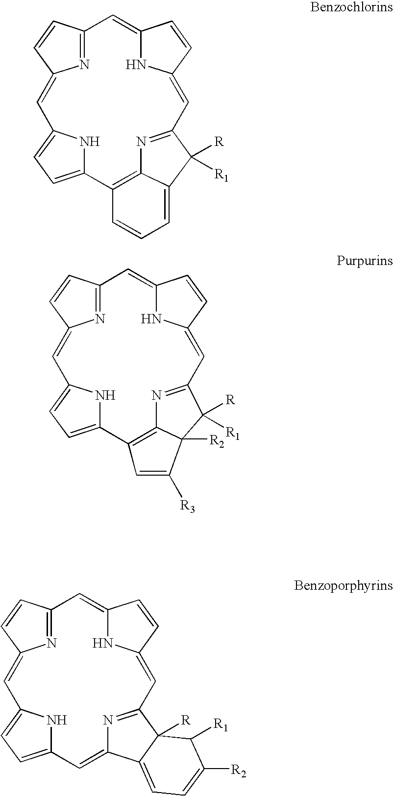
C12=NC(=CC3=CC=C(N3)C3=C4N=C(C=C5NC(=C1)C=C5)C([R])([R1])C4=CC=C3)C=C2.C12=NC(=CC3=CC=C(N3)C3=C4N=C(C=C5NC(=C1)C=C5)C([R1])([R])C4([R2])C([R3])=C3)C=C2.C12=NC(=CC3=CC=C(N3)C=C3N=C(C=C4NC(=C1)C=C4)C1([R])C3=CC=C([R2])C1[R1])C=C2
